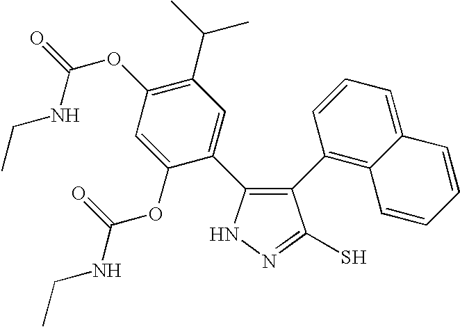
N1N=C(S)C(C2=C3C(=CC=C2)C=CC=C3)=C1C1=CC(C(C)C)=C(OC(=O)NCC)C=C1OC(=O)NCC
